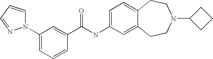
C1=C(NC(C2=CC(N3C=CC=N3)=CC=C2)=O)C=C2C(=C1)CCN(C1CCC1)CC2
